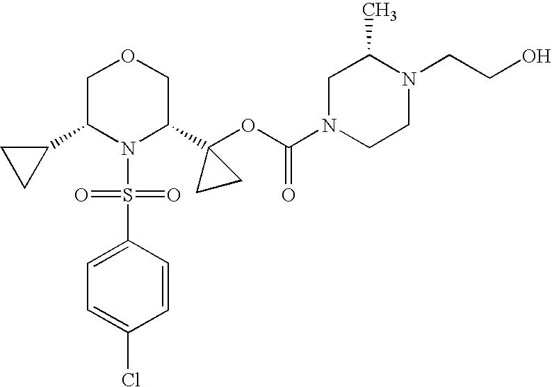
C1(C2N(S(=O)(=O)C3=CC=C(Cl)C=C3)C(C3(OC(=O)N4CCN(CCO)C(C)C4)CC3)COC2)CC1
